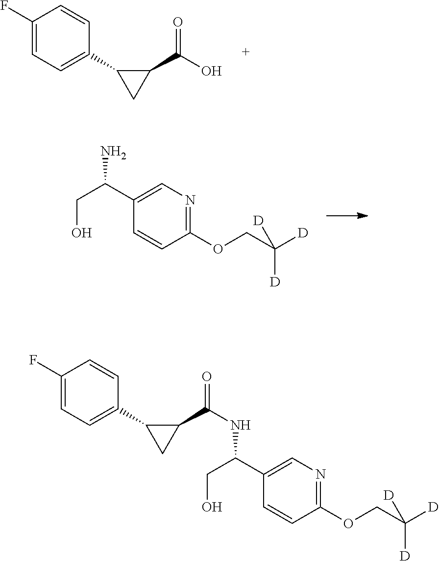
OCC(C1=CN=C(OCC([D])([D])[D])C=C1)N.C1(F)=CC=C(C2CC2C(O)=O)C=C1.C1(F)=CC=C(C2CC2C(=O)NC(CO)C2=CN=C(OCC([D])([D])[D])C=C2)C=C1
